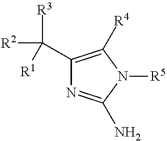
C1(C([R2])([R3])[R1])=C([R4])N([R5])C(N)=N1
